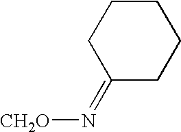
C1(=N[CH2O])CCCCC1
